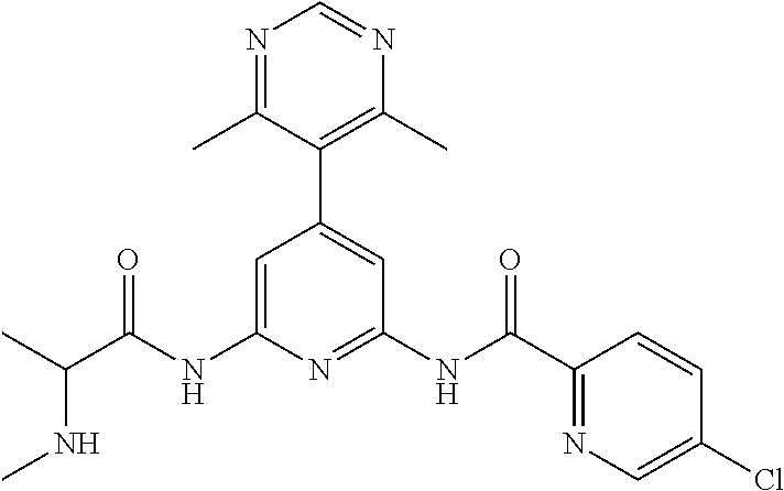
C1=C(NC(C(C)NC)=O)N=C(NC(C2=NC=C(Cl)C=C2)=O)C=C1C1=C(C)N=CN=C1C
